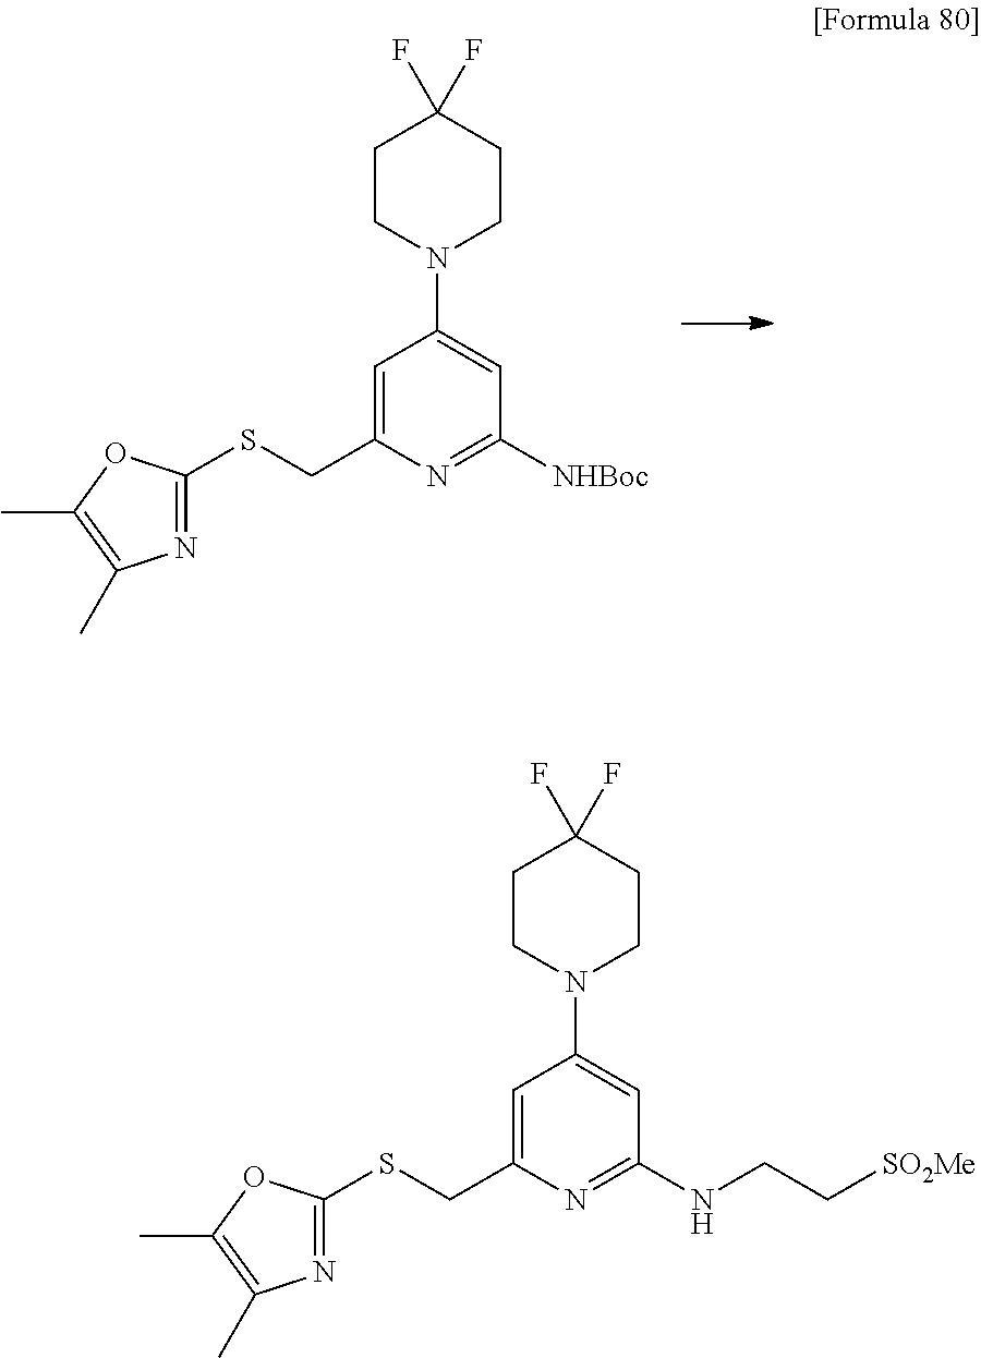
C1=C(CSC2=NC(C)=C(C)O2)N=C([NHBoc])C=C1N1CCC(F)(F)CC1.C1=C(CSC2=NC(C)=C(C)O2)N=C(NCC[SO2Me])C=C1N1CCC(F)(F)CC1
